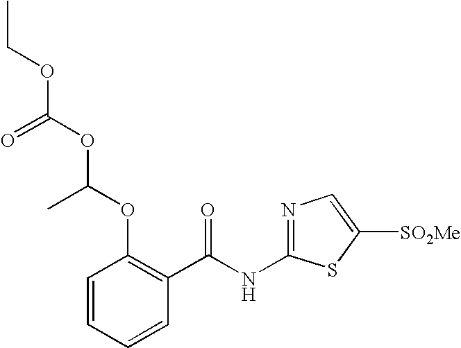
C1=CC=CC(C(NC2=NC=C([SO2Me])S2)=O)=C1OC(OC(OCC)=O)C
